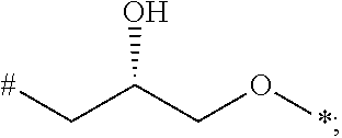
OC(C[#])CO*
